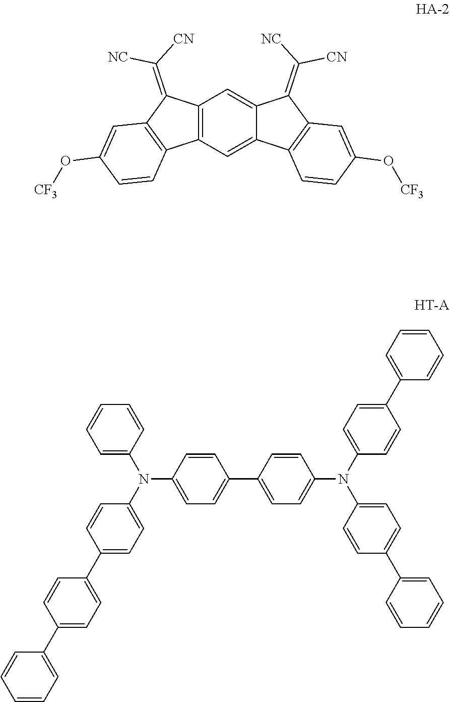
C12=C(C=C3C(=C1)C(=C([NC])[CN])C1=C3C=CC(O[CF3])=C1)C1=C(C2=C([CN])[NC])C=C(O[CF3])C=C1.C1(C2=CC=C(N(C3=CC=C(C4=CC=CC=C4)C=C3)C3=CC=C(C4=CC=CC=C4)C=C3)C=C2)=CC=C(N(C2=CC=CC=C2)C2=CC=C(C3=CC=C(C4=CC=CC=C4)C=C3)C=C2)C=C1
